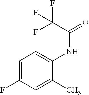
C1=C(F)C=C(C)C(NC(=O)C(F)(F)F)=C1
